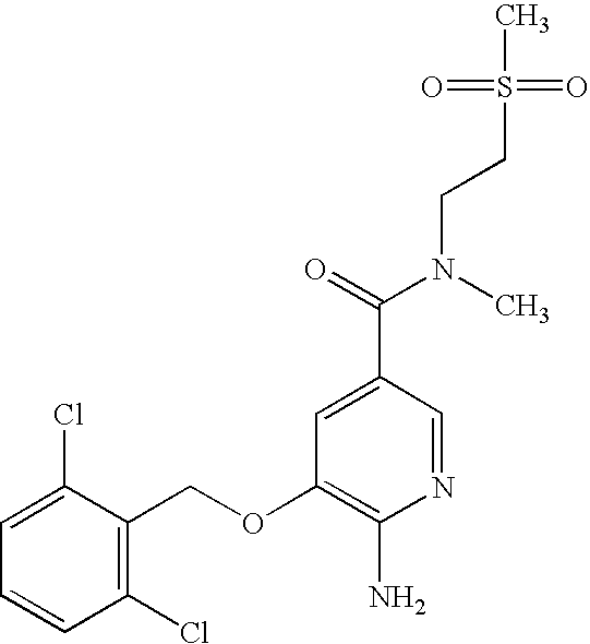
C1=C(Cl)C(COC2=C(N)N=CC(C(=O)N(CCS(C)(=O)=O)C)=C2)=C(Cl)C=C1
